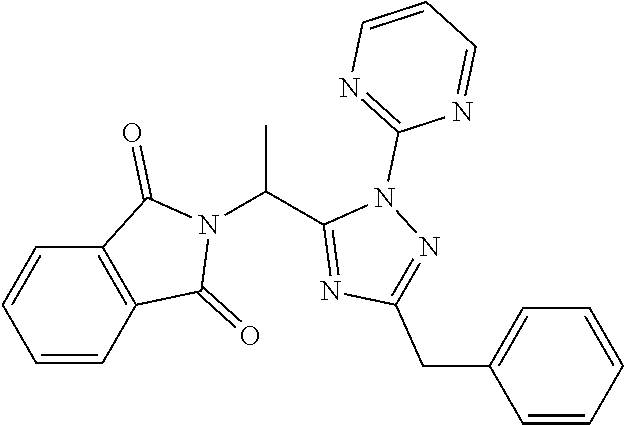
C(C)(C1=NC(CC2=CC=CC=C2)=NN1C1=NC=CC=N1)N1C(=O)C2=C(C1=O)C=CC=C2
